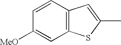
C1=CC2=C(C=C1[MeO])SC(C)=C2
